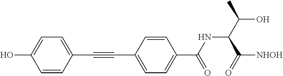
C1=CC(C#CC2=CC=C(C(=O)NC(C(=O)[NHOH])C(O)C)C=C2)=CC=C1O
